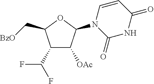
C1([OAc])C(N2C(=O)NC(=O)C=C2)OC(C[BzO])C1C(F)F
